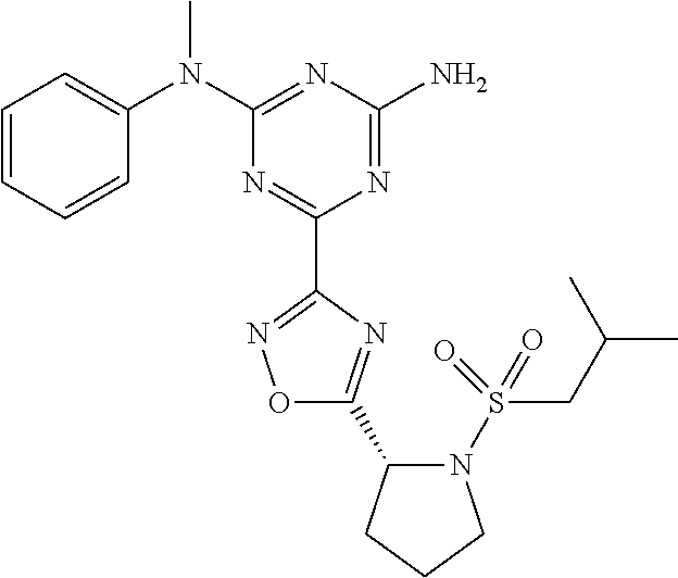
C1=CC=CC(N(C2=NC(N)=NC(C3=NOC(C4N(S(CC(C)C)(=O)=O)CCC4)=N3)=N2)C)=C1
